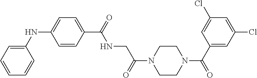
C1(NC2=CC=C(C(=O)NCC(N3CCN(C(C4=CC(Cl)=CC(Cl)=C4)=O)CC3)=O)C=C2)=CC=CC=C1
